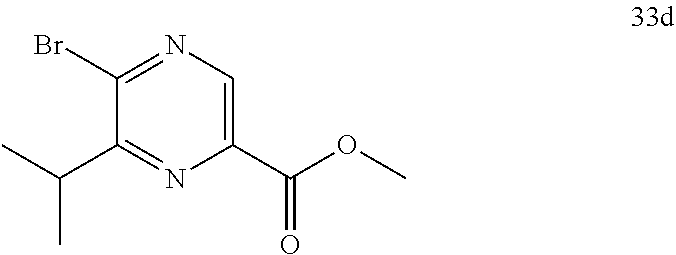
C1(C(C)C)=NC(C(OC)=O)=CN=C1Br
